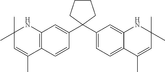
C12=C(C=CC(C3(C4=CC=C5C(=C4)NC(C)(C)C=C5C)CCCC3)=C1)C(C)=CC(C)(C)N2
